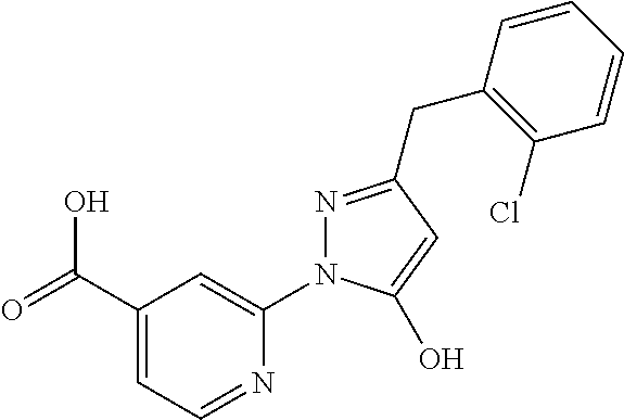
C1(C(=O)O)=CC=NC(N2N=C(CC3=C(Cl)C=CC=C3)C=C2O)=C1
